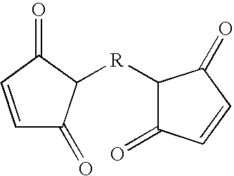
C1=CC(=O)C([R]C2C(=O)C=CC2=O)C1=O
